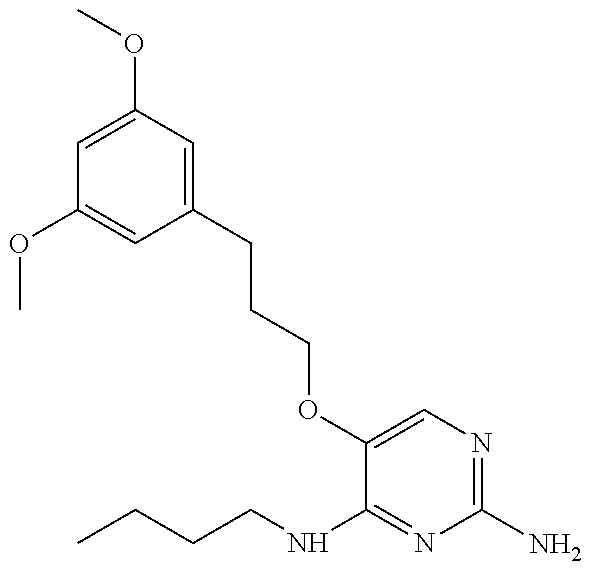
CCCCNC1=NC(N)=NC=C1OCCCC1=CC(OC)=CC(OC)=C1
